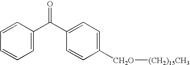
C1=C(C(C2=CC=C([CH2O][(CH2)15CH3])C=C2)=O)C=CC=C1
